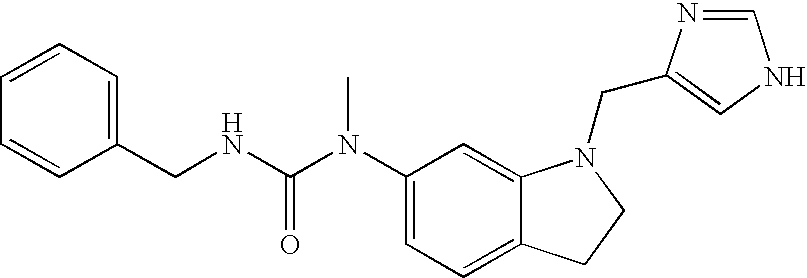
C1(N(C(NCC2=CC=CC=C2)=O)C)=CC=C2C(=C1)N(CC1=CNC=N1)CC2
